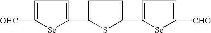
C1=C([OHC])[Se]C(C2=CC=C(C3=CC=C([CHO])[Se]3)S2)=C1
